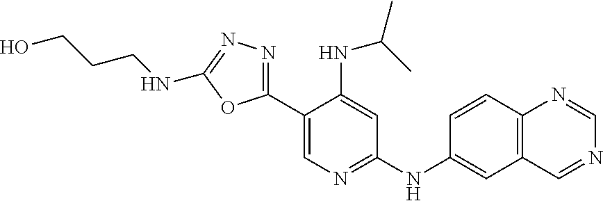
C1(C2=NN=C(NCCCO)O2)=CN=C(NC2=CC3=C(C=C2)N=CN=C3)C=C1NC(C)C
